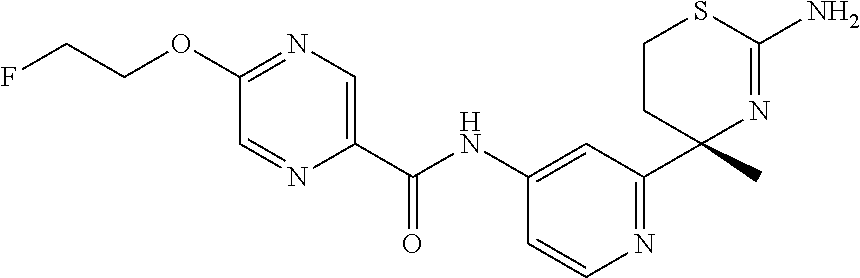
C1(C(NC2=CC(C3(C)N=C(N)SCC3)=NC=C2)=O)=CN=C(OCCF)C=N1
